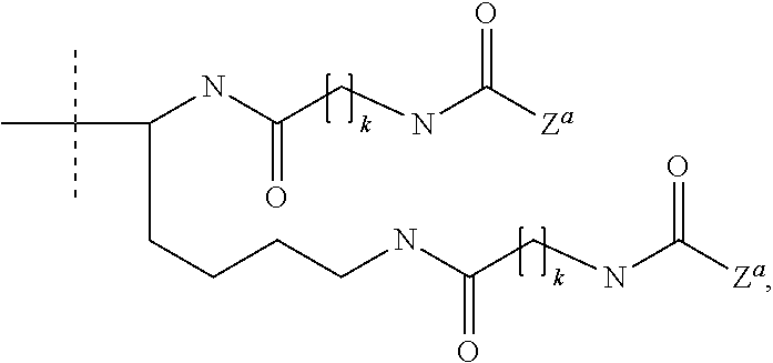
CC(C(NC(CNC([Za])=O)=O)CCCCNC(CNC([Za])=O)=O)(C)C
